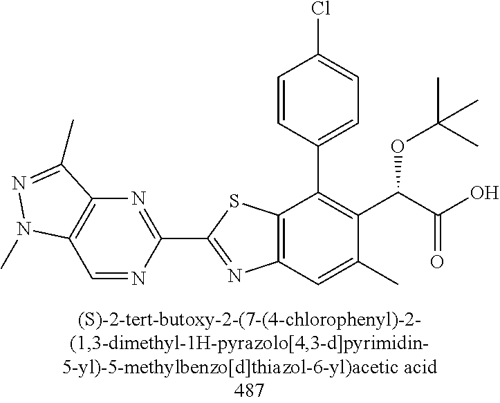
C1(C2=NC3=C(C(C4=CC=C(Cl)C=C4)=C(C(C(O)=O)OC(C)(C)C)C(C)=C3)S2)=NC2=C(C=N1)N(C)N=C2C
